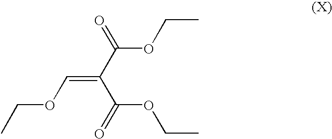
CCOC=C(C(=O)OCC)C(OCC)=O
